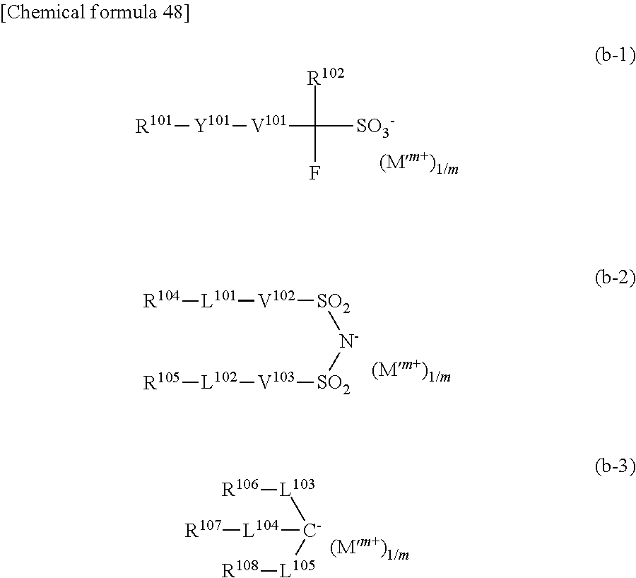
[V101](C(F)([SO3-])[R102])[Y101][R101].[SO2]([N-][SO2][V103][L102][R105])[V102][L101][R104].[R107][L104][C-]([L105][R108])[L103][R106]
